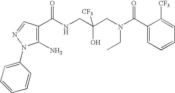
C1(C(NCC(CN(C(C2=CC=CC=C2[CF3])=O)CC)(O)[CF3])=O)=C(N)N(C2=CC=CC=C2)N=C1
